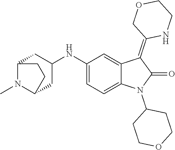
C1(NC2CC3N(C)C(C2)CC3)=CC=C2C(=C1)C(=C1NCCOC1)C(=O)N2C1CCOCC1
